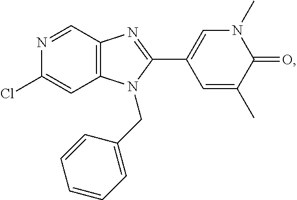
C1(Cl)=CC2=C(C=N1)N=C(C1=CN(C)C(=O)C(C)=C1)N2CC1=CC=CC=C1
